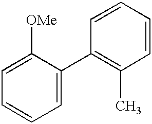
C1=CC=CC(C2=CC=CC=C2[OMe])=C1C
